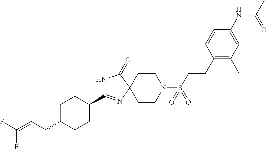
C1C(CC=C(F)F)CCC(C2=NC3(C(=O)N2)CCN(S(CCC2=C(C)C=C(NC(C)=O)C=C2)(=O)=O)CC3)C1
